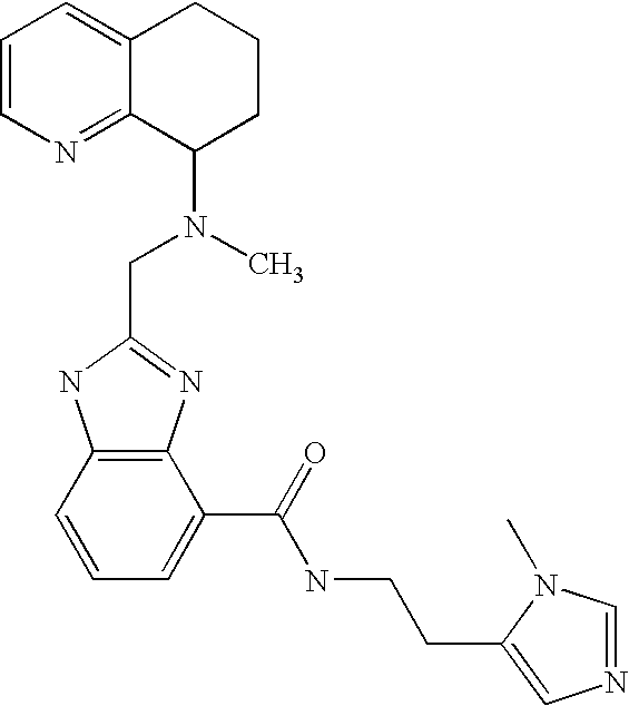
C1=CN=C2C(=C1)CCCC2N(C)CC1=NC2=C(N1)C=CC=C2C(=O)NCCC1=CN=CN1C
